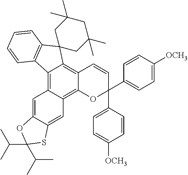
C12=C3C(=C4C(=C1C=CC(C1=CC=C([OCH3])C=C1)(C1=CC=C([OCH3])C=C1)O2)C1(C2=C4C=CC=C2)CC(C)(C)CC(C)(C)C1)C=C1C(=C3)SC(C(C)C)(C(C)C)O1
